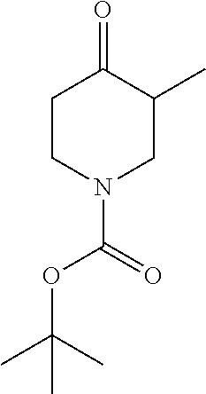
C1CN(C(OC(C)(C)C)=O)CC(C)C1=O
